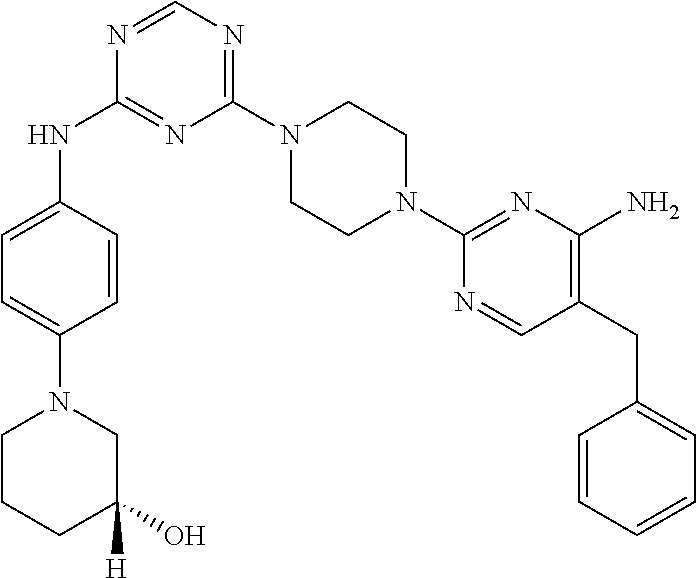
C1(N2CCN(C3=NC(N)=C(CC4=CC=CC=C4)C=N3)CC2)=NC=NC(NC2=CC=C(N3CCCC(O)([H])C3)C=C2)=N1
